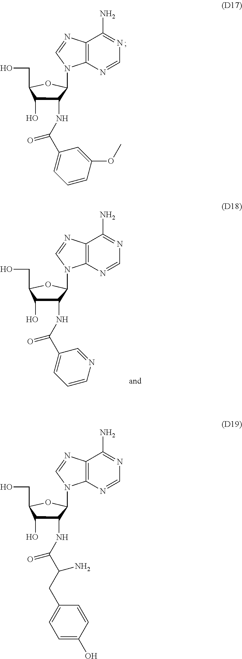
C12=C(N=CN=C1N)N(C1C(NC(C3=CC=CC(OC)=C3)=O)C(O)C(CO)O1)C=N2.C12=C(N=CN=C1N)N(C1C(NC(C3=CC=CN=C3)=O)C(O)C(CO)O1)C=N2.C12=C(N=CN=C1N)N(C1C(NC(C(CC3=CC=C(O)C=C3)N)=O)C(O)C(CO)O1)C=N2
